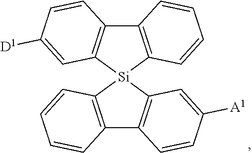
C12=C(C=CC=C1)[Si]1(C3=C2C=CC([A1])=C3)C2=C(C3=C1C=C([D1])C=C3)C=CC=C2
